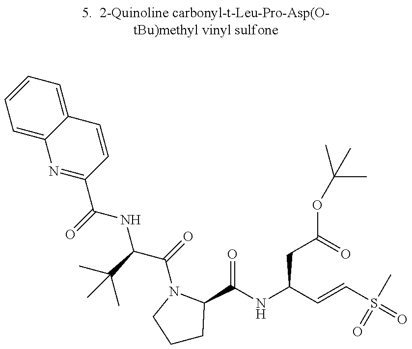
C1=C2C(=CC=C1)C=CC(C(=O)NC(C(=O)N1C(C(NC(C=CS(C)(=O)=O)CC(OC(C)(C)C)=O)=O)CCC1)C(C)(C)C)=N2
